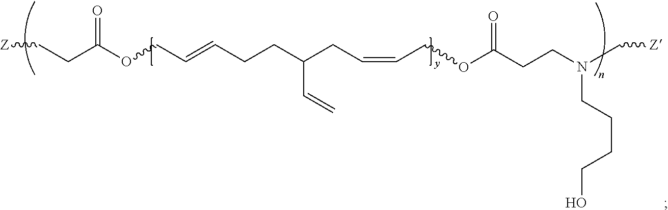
[Z]CCC(OCC=CCCC(CC=CCOC(CCN(C[Z])CCCCO)=O)C=C)=O
